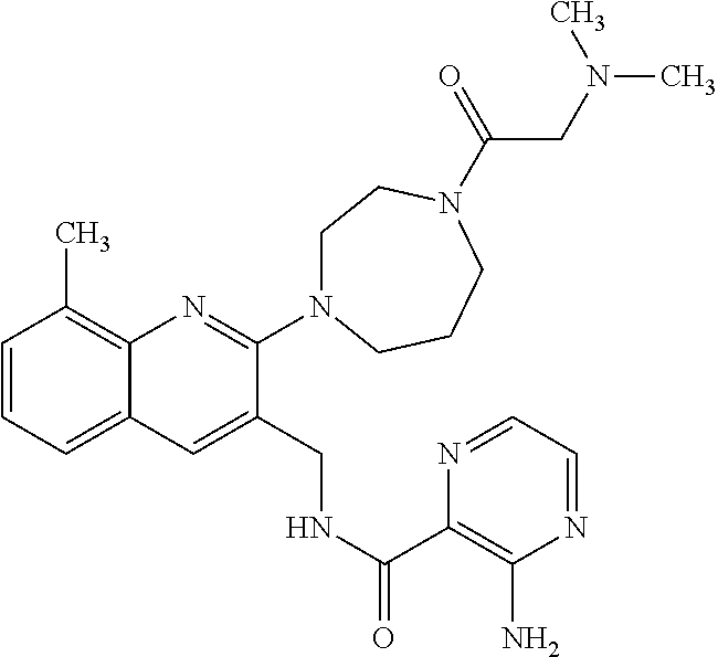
C1=CC=C2C(=C1C)N=C(N1CCN(C(=O)CN(C)C)CCC1)C(CNC(C1=C(N)N=CC=N1)=O)=C2
